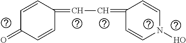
C1=CC(=CC=C2C=CN(O)C=C2)C=CC1=O
